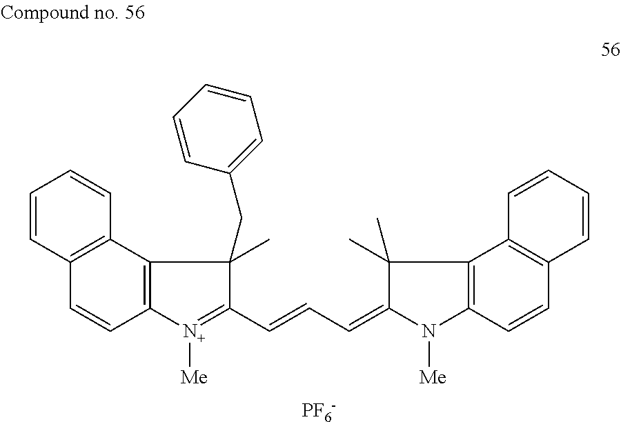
C1=CC2=C(C=C1)C1=C(C=C2)[N+]([Me])=C(C=CC=C2C(C)(C)C3=C(N2[Me])C=CC2=C3C=CC=C2)C1(C)CC1=CC=CC=C1.[PF6-]
